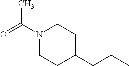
N1(C(=O)C)CCC(CCC)CC1
